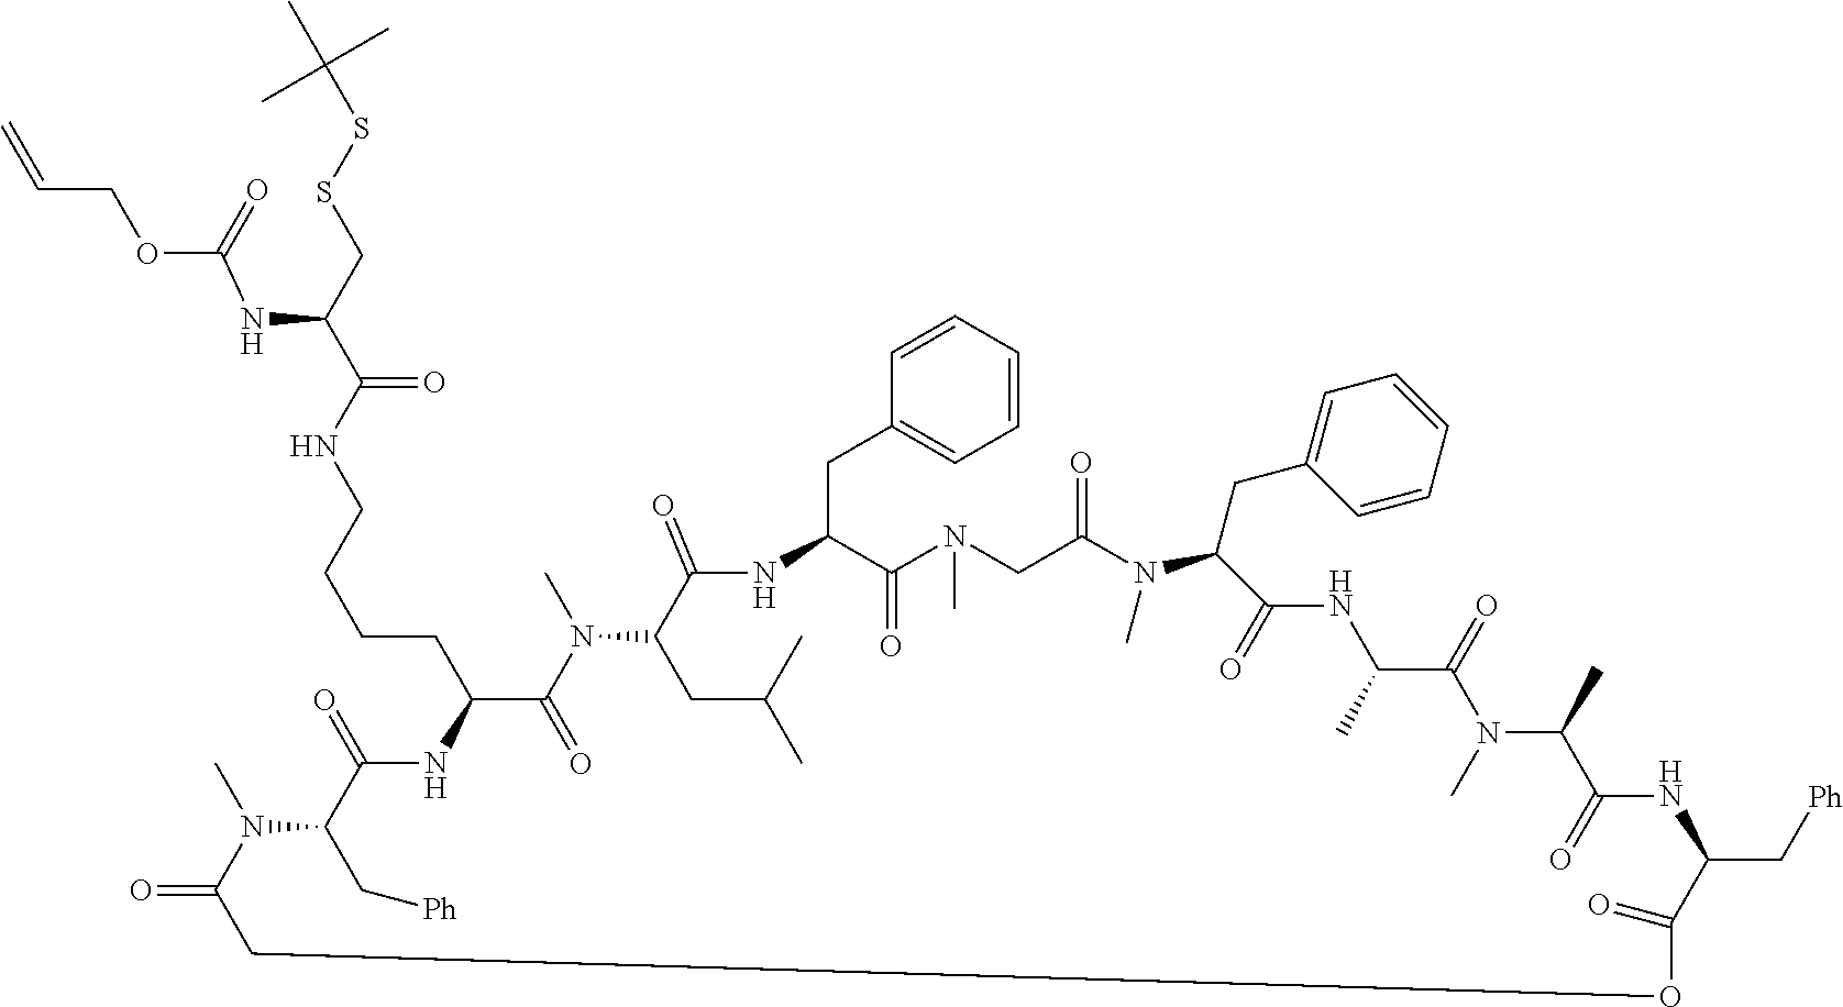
C1=CC=CC=C1CC1C(=O)N(C)CC(=O)N(C)C(CC2=CC=CC=C2)C(=O)NC(C)C(=O)N(C)C(C)C(=O)NC(C[Ph])C(=O)OCC(=O)N(C)C(C[Ph])C(=O)NC(CCCCNC(C(CSSC(C)(C)C)NC(OCC=C)=O)=O)C(=O)N(C)C(CC(C)C)C(=O)N1
